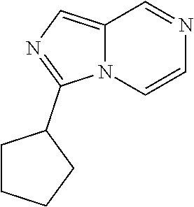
C12=CN=C(C3CCCC3)N1C=CN=C2
